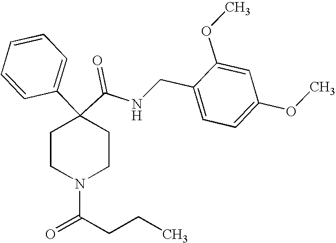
N(C(C1(C2=CC=CC=C2)CCN(C(CCC)=O)CC1)=O)CC1=CC=C(OC)C=C1OC
